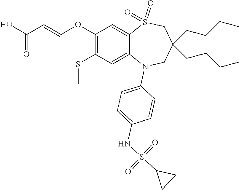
C1(NS(C2CC2)(=O)=O)=CC=C(N2C3=CC(SC)=C(OC=CC(=O)O)C=C3S(=O)(=O)CC(CCCC)(CCCC)C2)C=C1
